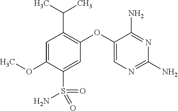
C1=C(OC)C(S(N)(=O)=O)=CC(OC2=CN=C(N)N=C2N)=C1C(C)C
